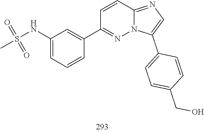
C1(C2=CC=C(CO)C=C2)=CN=C2C=CC(C3=CC(NS(=O)(=O)C)=CC=C3)=NN12
